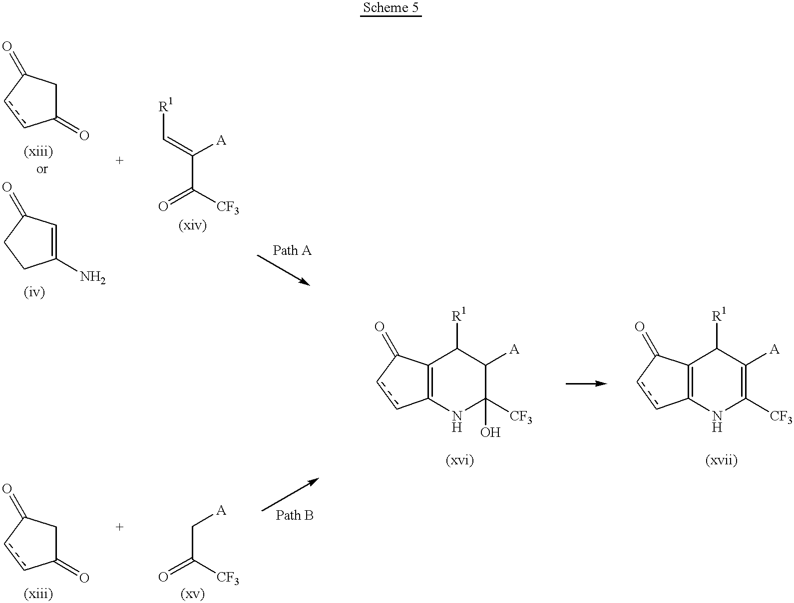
c1cC(=O)CC1=O.C1CC(=O)C=C1N.c1cC(=O)CC1=O.[R1]C=C([A])C(=O)[CF3].C([A])C(=O)[CF3].C12=C(NC([CF3])(O)C([A])C1[R1])ccC2=O.C12=C(NC([CF3])=C([A])C1[R1])ccC2=O
